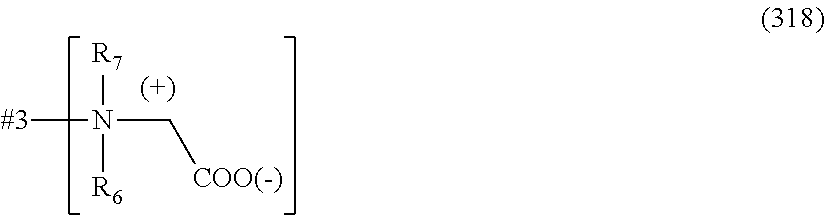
[#3]N([R7])([R6])C[COO(-)]
